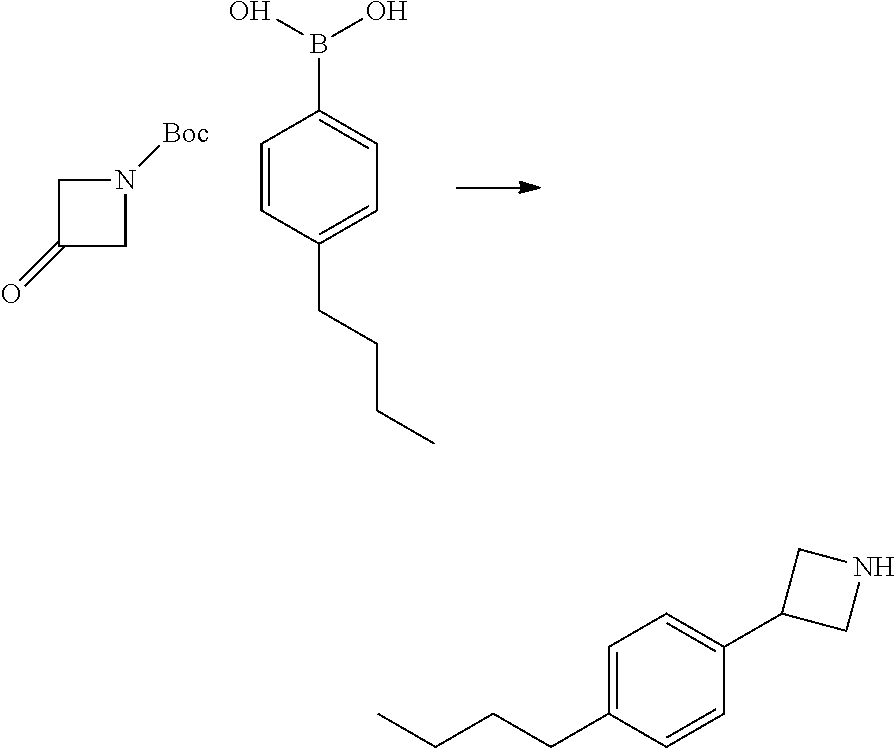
C1C(=O)CN1[Boc].C1=CC(CCCC)=CC=C1B(O)O.C1=C(CCCC)C=CC(C2CNC2)=C1
